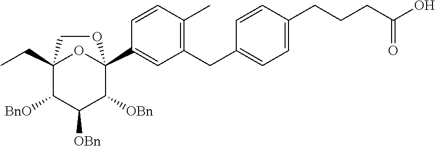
C12(CC)C([BnO])C([OBn])C([OBn])C(C3=CC(CC4=CC=C(CCCC(O)=O)C=C4)=C(C)C=C3)(O1)OC2
